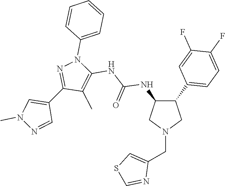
C1(C2=CC=C(F)C(F)=C2)C(NC(NC2=C(C)C(C3=CN(C)N=C3)=NN2C2=CC=CC=C2)=O)CN(CC2=CSC=N2)C1
